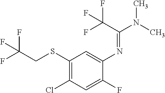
C1(SCC(F)(F)F)=C(Cl)C=C(F)C(N=C(N(C)C)C(F)(F)F)=C1
